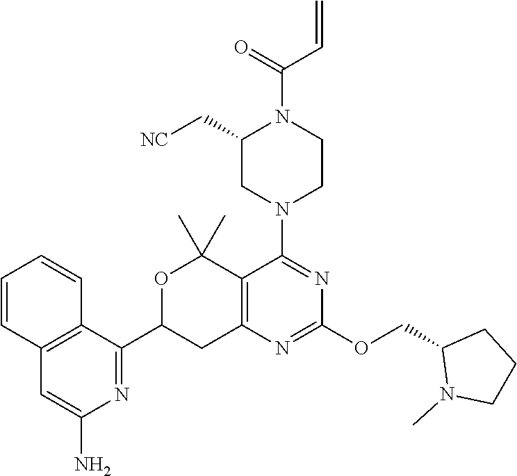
O(C1=NC2=C(C(N3CCN(C(=O)C=C)C(C[NC])C3)=N1)C(C)(C)OC(C1=NC(N)=CC3=C1C=CC=C3)C2)CC1N(C)CCC1
